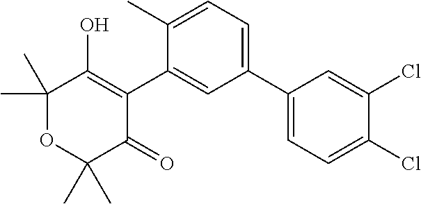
C1(C2=CC=C(C)C(C3=C(O)C(C)(C)OC(C)(C)C3=O)=C2)=CC=C(Cl)C(Cl)=C1
